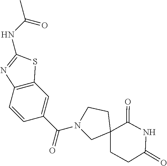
N1(C(=O)C2=CC3=C(C=C2)N=C(NC(C)=O)S3)CC2(CCC(=O)NC2=O)CC1
